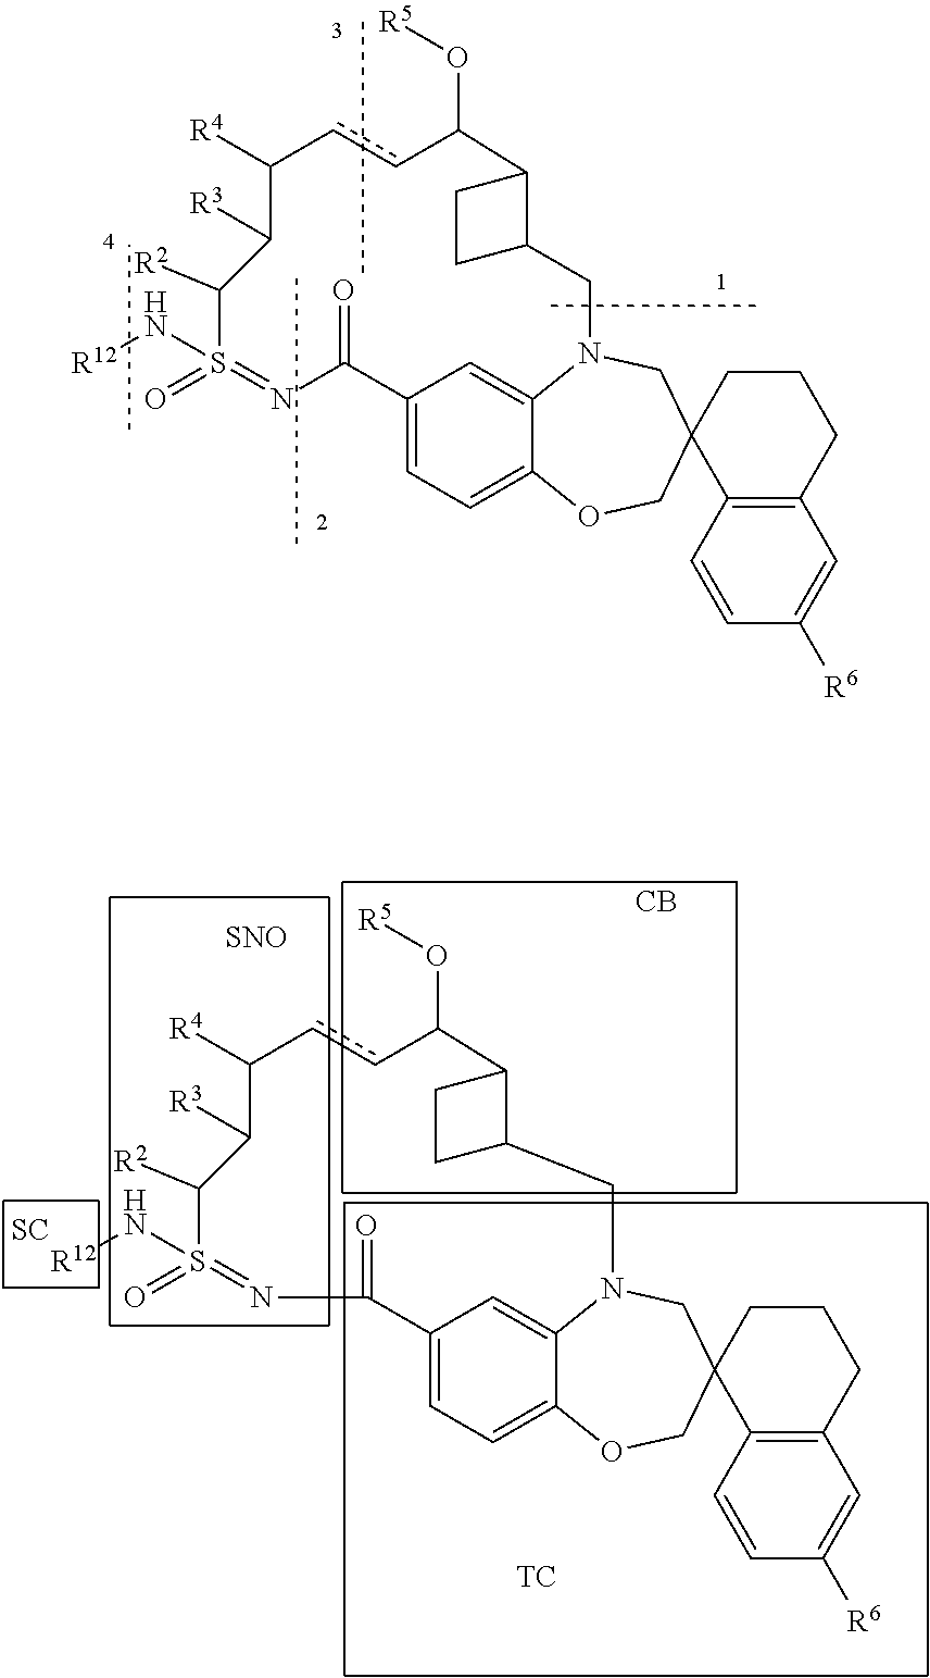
O(C1ccC([R4])C([R3])C([R2])S(=O)(N[R12])=NC(=O)C2=CC=C3C(=C2)N(CC2(CO3)C3=C(CCC2)C=C([R6])C=C3)CC2C1CC2)[R5].O(C1ccC([R4])C([R3])C([R2])S(=O)(N[R12])=NC(=O)C2=CC=C3C(=C2)N(CC2(CO3)C3=C(CCC2)C=C([R6])C=C3)CC2C1CC2)[R5].[SC].[SNO].[CB].[TC]
